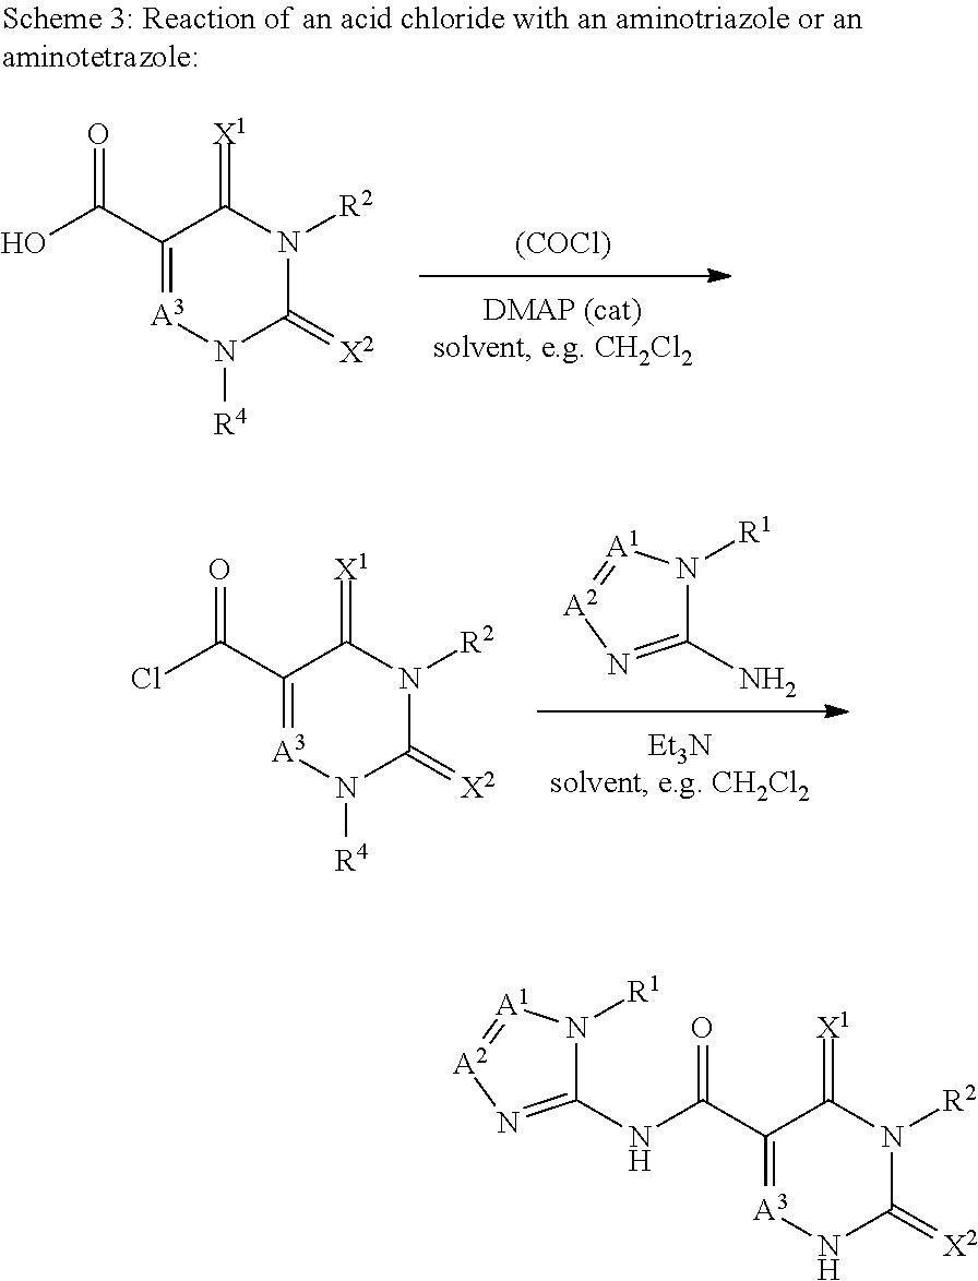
[(COCl)].C1(C(O)=O)=[A3]N([R4])C(=[X2])N([R2])C1=[X1].NC1=N[A2]=[A1]N1[R1].C1(C(Cl)=O)=[A3]N([R4])C(=[X2])N([R2])C1=[X1].C1(C(NC2=N[A2]=[A1]N2[R1])=O)=[A3]NC(=[X2])N([R2])C1=[X1]
